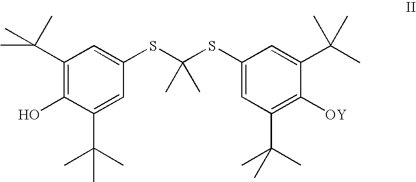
C1(C(C)(C)C)=C(O)C(C(C)(C)C)=CC(SC(SC2=CC(C(C)(C)C)=C([OY])C(C(C)(C)C)=C2)(C)C)=C1
